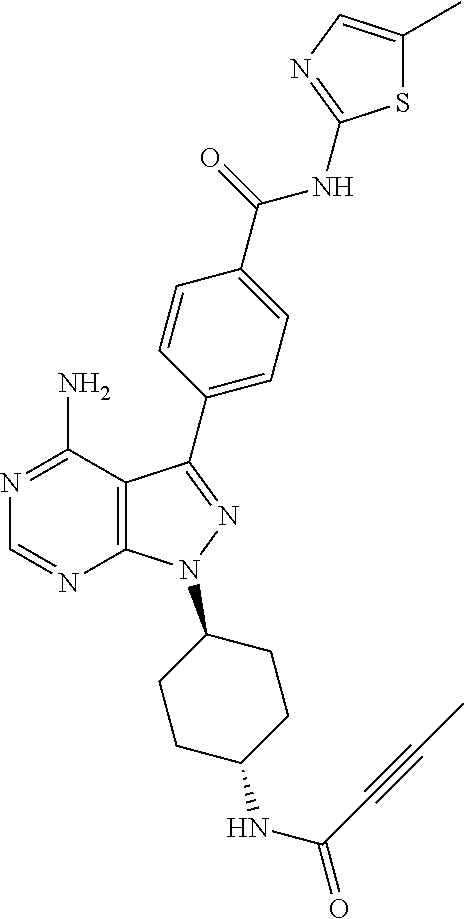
C12=C(C(N)=NC=N1)C(C1=CC=C(C(NC3=NC=C(C)S3)=O)C=C1)=NN2C1CCC(NC(=O)C#CC)CC1
